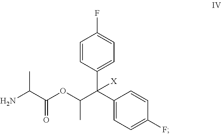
O(C(C(C1=CC=C(F)C=C1)(C1=CC=C(F)C=C1)[X])C)C(C(N)C)=O
